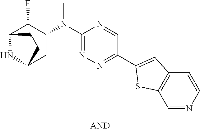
C12C(F)C(N(C3=NN=C(C4=CC5=C(S4)C=NC=C5)C=N3)C)CC(N1)CC2
